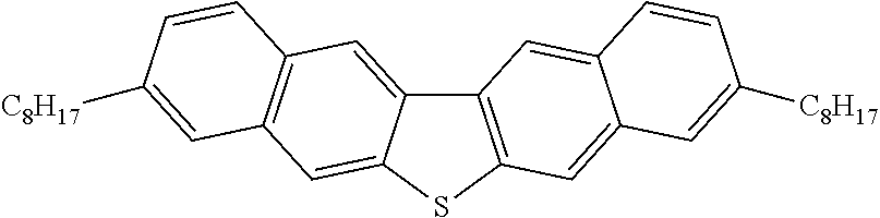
C12=C(SC3=CC4=C(C=C13)C=CC([C8H17])=C4)C=C1C(=C2)C=CC([C8H17])=C1
